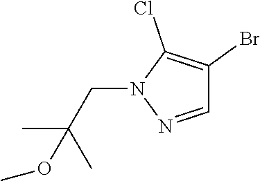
C1=NN(CC(C)(C)OC)C(Cl)=C1Br
